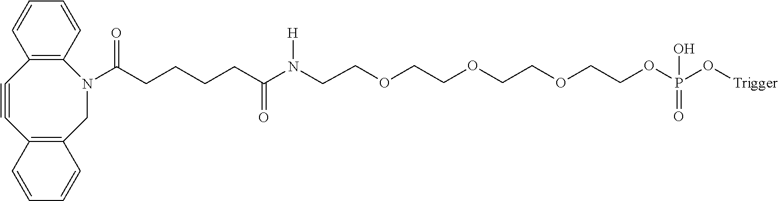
C12=C(CN(C(CCCCC(N(CCOCCOCCOCCOP(O[Trigger])(O)=O)[H])=O)=O)C3=C(C#C1)C=CC=C3)C=CC=C2
